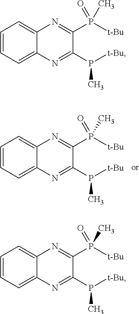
C1=CC=C2C(=C1)N=C(P([t-Bu])(=O)C)C(P([t-Bu])C)=N2.C1=CC=C2C(=C1)N=C(P([t-Bu])(=O)C)C(P([t-Bu])C)=N2.C1=CC=C2C(=C1)N=C(P([t-Bu])(=O)C)C(P([t-Bu])C)=N2
